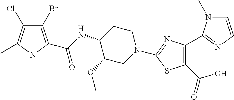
C1(Br)=C(C(NC2C(OC)CN(C3=NC(C4=NC=CN4C)=C(C(O)=O)S3)CC2)=O)NC(C)=C1Cl
